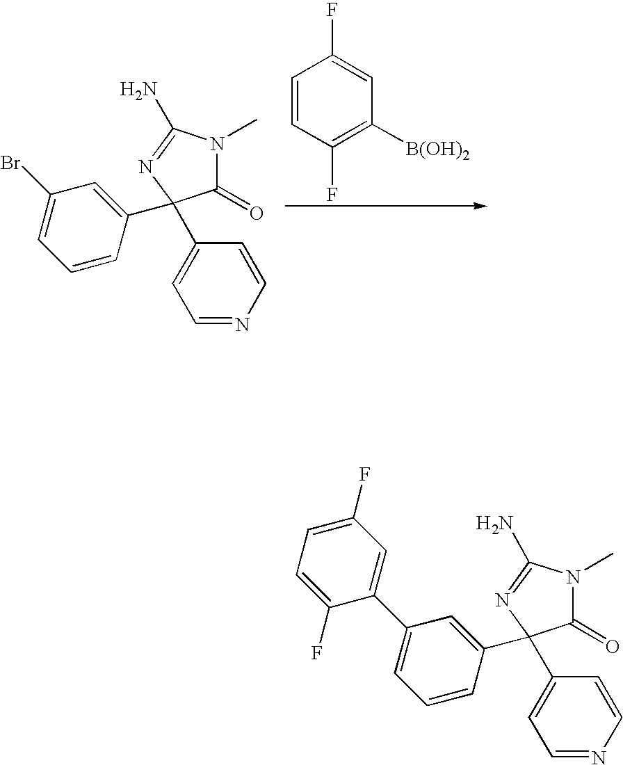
C1=CC(F)=C([B(OH)2])C=C1F.C1(=O)N(C)C(N)=NC1(C1=CC(Br)=CC=C1)C1=CC=NC=C1.C1(=O)N(C)C(N)=NC1(C1=CC(C2=CC(F)=CC=C2F)=CC=C1)C1=CC=NC=C1
